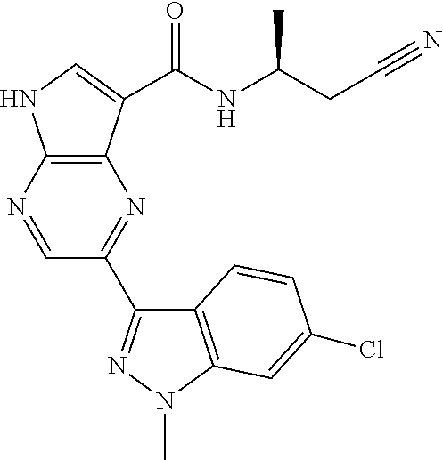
C12=C(N=CC(C3=NN(C)C4=C3C=CC(Cl)=C4)=N1)NC=C2C(=O)NC(CC#N)C
